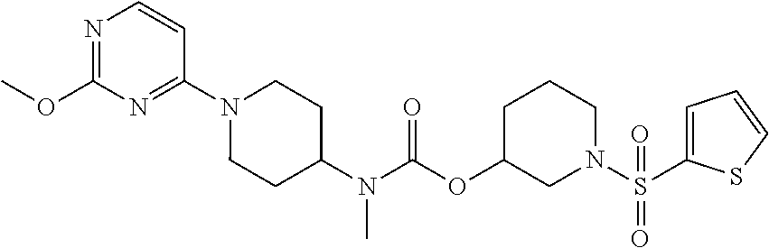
N1=C(OC)N=C(N2CCC(N(C(OC3CCCN(S(C4=CC=CS4)(=O)=O)C3)=O)C)CC2)C=C1
